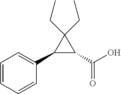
C1(C2=CC=CC=C2)C(C(O)=O)C1(CC)CC
